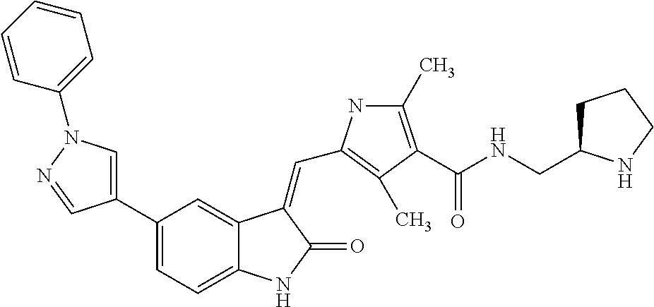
C1=C(C2=CC=C3C(=C2)C(=CC2=C(C)C(C(NCC4CCCN4)=O)=C(C)N2)C(=O)N3)C=NN1C1=CC=CC=C1
